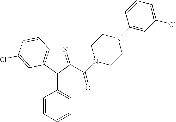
N1=C(C(N2CCN(C3=CC(Cl)=CC=C3)CC2)=O)C(C2=CC=CC=C2)C2=C1C=CC(Cl)=C2
